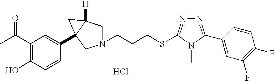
C(N1CC2([H])C(C3=CC(C(C)=O)=C(O)C=C3)(C1)C2)CCSC1=NN=C(C2=CC(F)=C(F)C=C2)N1C.Cl
